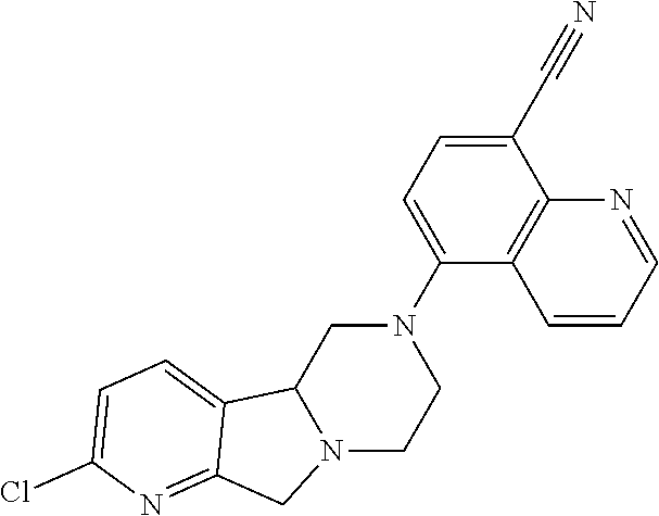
C1(N2CC3N(CC2)CC2=NC(Cl)=CC=C32)=CC=C(C#N)C2=C1C=CC=N2
